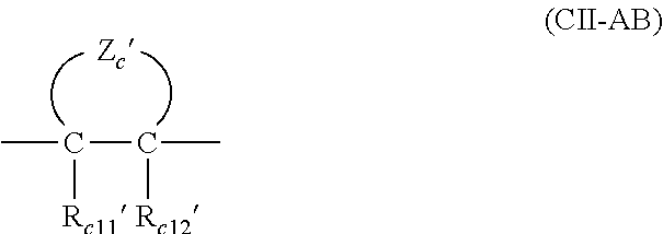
CC([Rc11])C([Rc12])C.[Zc]
